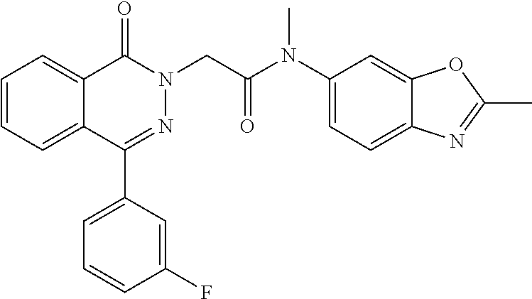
C12=CC=CC=C1C(C1=CC=CC(F)=C1)=NN(CC(=O)N(C1=CC=C3C(=C1)OC(C)=N3)C)C2=O
